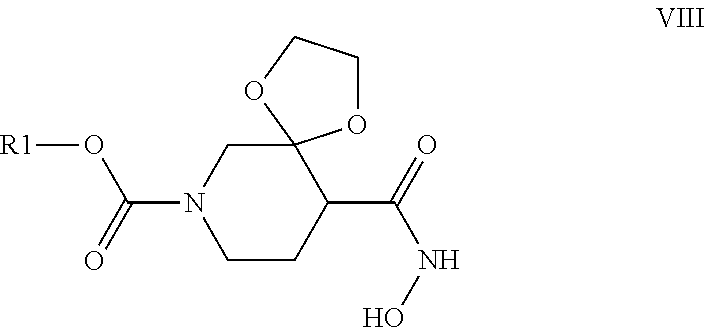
N1(C(=O)O[R1])CCC(C(=O)NO)C2(C1)OCCO2
